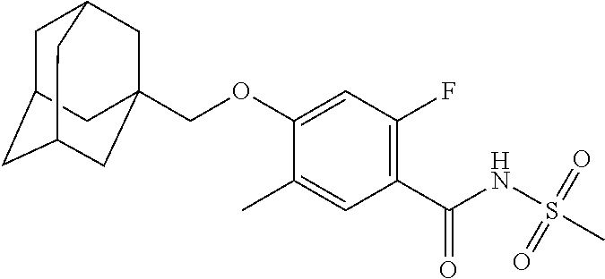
C1(C)=CC(C(NS(C)(=O)=O)=O)=C(F)C=C1OCC12CC3CC(CC(C1)C3)C2
